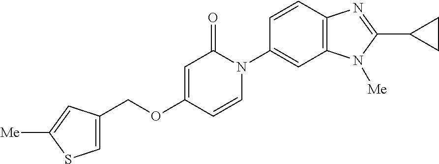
C(OC1=CC(=O)N(C2=CC3=C(C=C2)N=C(C2CC2)N3[Me])C=C1)C1=CSC([Me])=C1
